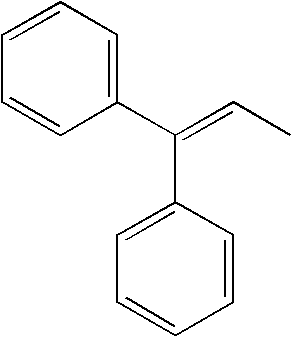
C1(C(=CC)C2=CC=CC=C2)=CC=CC=C1
